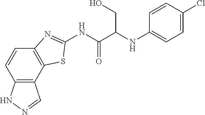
C12=C(C3=C(C=C1)N=C(NC(C(NC1=CC=C(Cl)C=C1)CO)=O)S3)C=NN2
